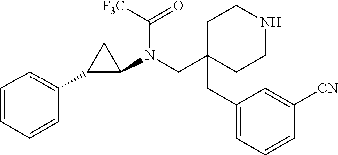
C1C(CC2=CC=CC([CN])=C2)(CN(C2CC2C2=CC=CC=C2)C([F3C])=O)CCNC1
